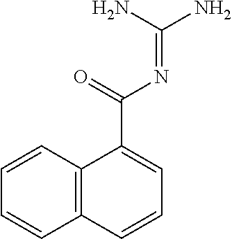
C12=C(C=CC=C1)C(C(=O)N=C(N)N)=CC=C2
